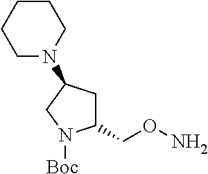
C1(CON)CC(N2CCCCC2)CN1[Boc]
